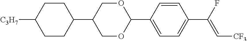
C1CC(C2COC(C3=CC=C(C(F)=C[CF3])C=C3)OC2)CCC1[C3H7]
